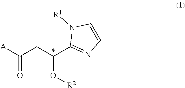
[A]C(CC(C1=NC=CN1[R1])O[R2])=O
